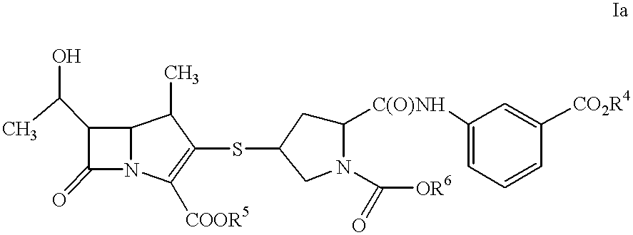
C1(C(C)O)C(=O)N2C1C(C)C(SC1CC([C(O)NH]C3=CC=CC([CO2R4])=C3)N(C([OR6])=O)C1)=C2[COOR5]
